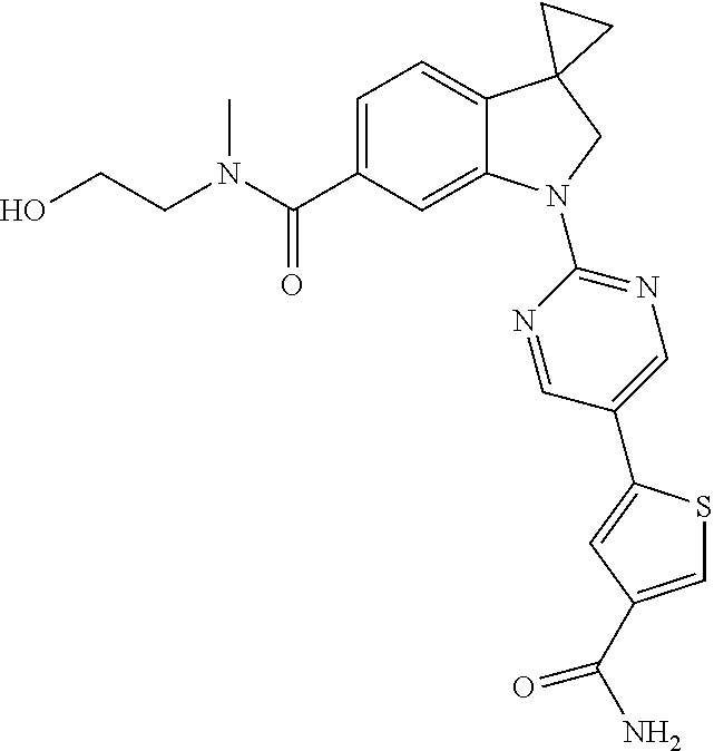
N(C(C1=CC=C2C(=C1)N(C1=NC=C(C3=CC(C(N)=O)=CS3)C=N1)CC21CC1)=O)(C)CCO
